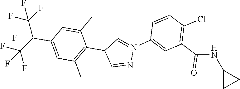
C1=NN(C2=CC(C(=O)NC3CC3)=C(Cl)C=C2)=CC1C1=C(C)C=C(C(F)(C(F)(F)F)C(F)(F)F)C=C1C
